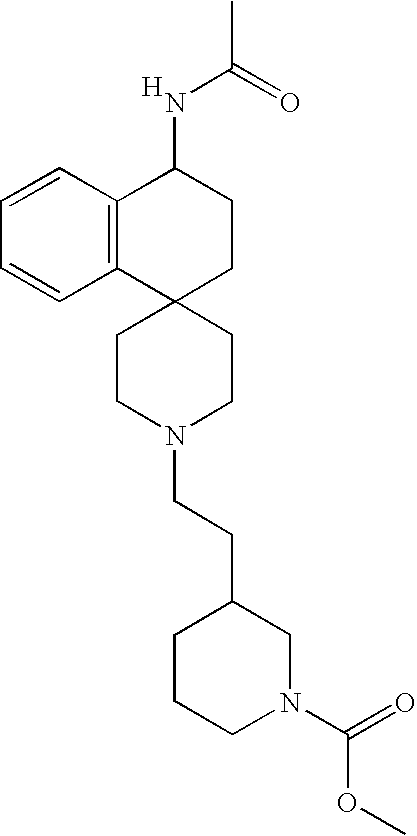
C1CN(CCC2CCCN(C(=O)OC)C2)CCC12CCC(NC(C)=O)C1=C2C=CC=C1.[H]
